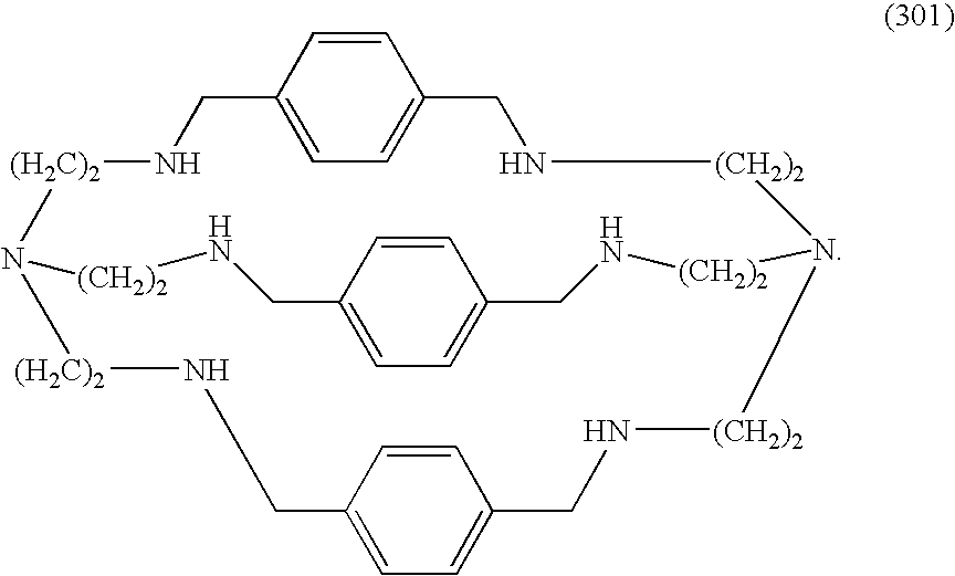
C1=CC2=CC=C1CN[(CH2)2]N1[(CH2)2]NCC3=CC=C(CN[(CH2)2]N([(H2C)2]NC2)[(H2C)2]NCC2=CC=C(C=C2)CN[(CH2)2]1)C=C3
